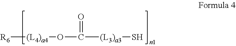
[R6][(L4)a4]OC(=O)[(L3)a3]S
